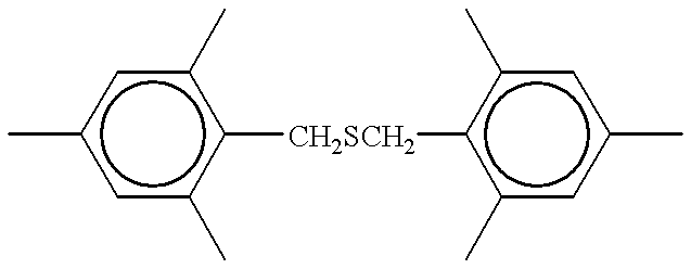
c1(C)cc(C)c([CH2SCH2]c2c(C)cc(C)cc2C)c(C)c1
